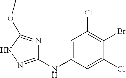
C1(NC2=CC(Cl)=C(Br)C(Cl)=C2)=NNC(OC)=N1
